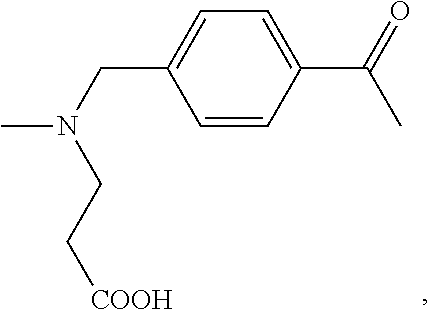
C1=C(CN(C)CC[COOH])C=CC(C(=O)C)=C1
